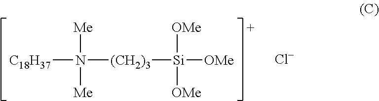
[C18H37]N([(CH2)3][Si]([OMe])([OMe])[OMe])([Me])[Me].[Cl-]
